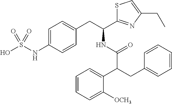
OS(NC1=CC=C(CC(C2=NC(CC)=CS2)NC(C(CC2=CC=CC=C2)C2=CC=CC=C2[OCH3])=O)C=C1)(=O)=O
